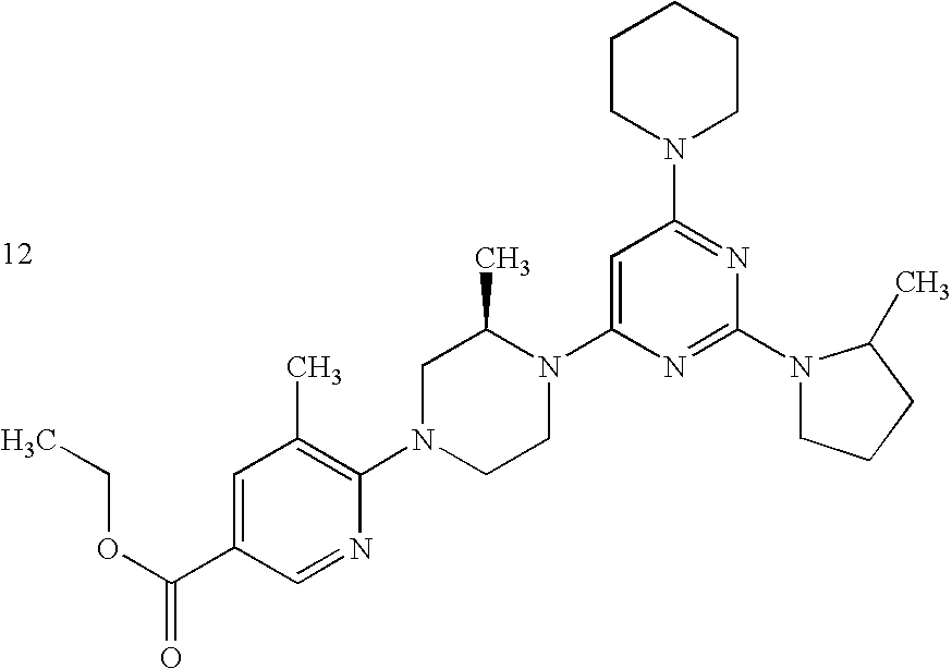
C1=C(C(OCC)=O)C=NC(N2CCN(C3=CC(N4CCCCC4)=NC(N4CCCC4C)=N3)C(C)C2)=C1C
